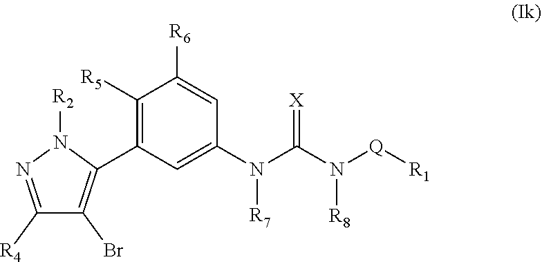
C1([R5])=C(C2=C(Br)C([R4])=NN2[R2])C=C(N(C(N([Q][R1])[R8])=[X])[R7])C=C1[R6]
